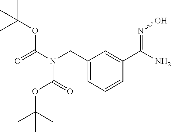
C1(CN(C(=O)OC(C)(C)C)C(=O)OC(C)(C)C)=CC=CC(C(N)=NO)=C1
